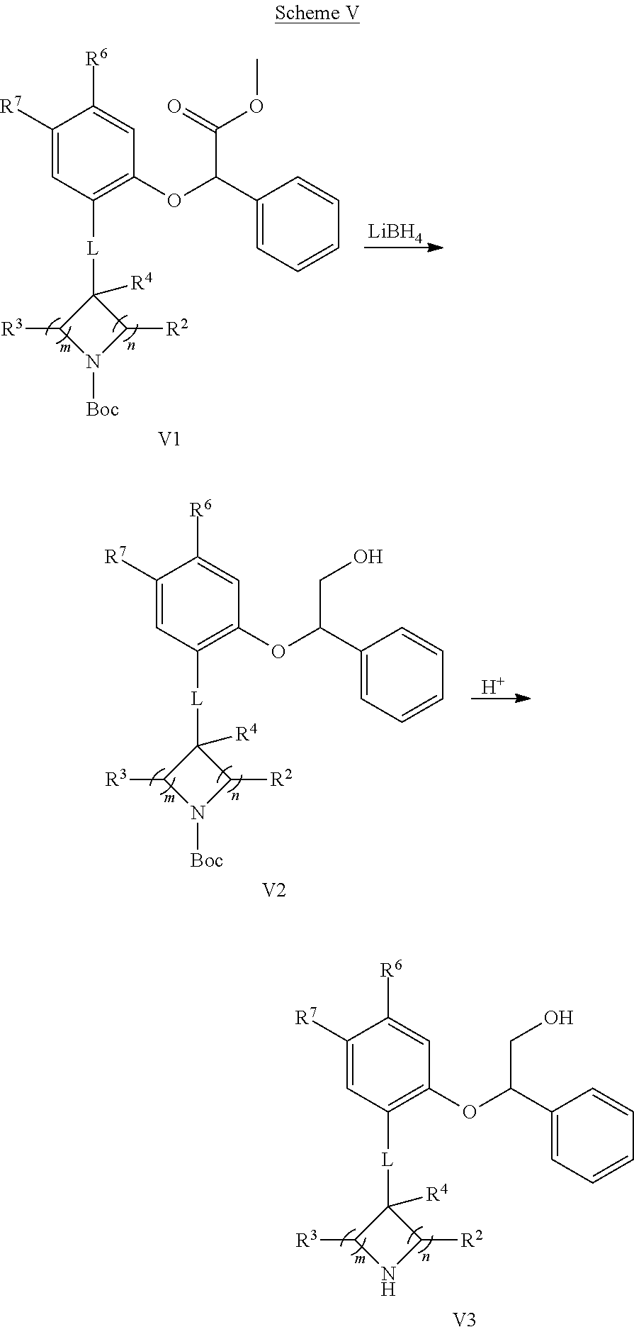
[V1].C1([R7])=CC([L]C2([R4])C([R3])N([Boc])C2[R2])=C(OC(C2=CC=CC=C2)C(OC)=O)C=C1[R6].[LiBH4].[V2].C1([R7])=CC([L]C2([R4])C([R3])N([Boc])C2[R2])=C(OC(C2=CC=CC=C2)CO)C=C1[R6].[H].[V3].C1([R7])=CC([L]C2([R4])C([R3])NC2[R2])=C(OC(C2=CC=CC=C2)CO)C=C1[R6]
